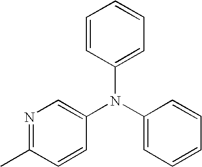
C1=CC(N(C2=CC=CC=C2)C2=CN=C(C)C=C2)=CC=C1
